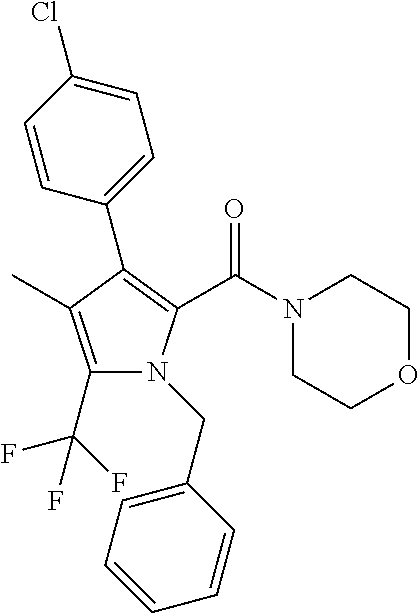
C1(C(F)(F)F)=C(C)C(C2=CC=C(Cl)C=C2)=C(C(N2CCOCC2)=O)N1CC1=CC=CC=C1
